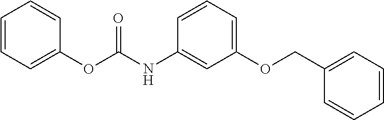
C1=CC=C(OC(NC2=CC(OCC3=CC=CC=C3)=CC=C2)=O)C=C1
